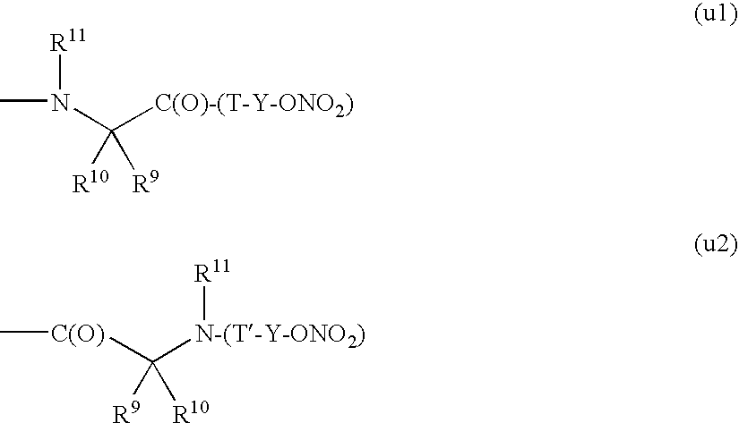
C([C(O)-(T-Y-ONO2)])(N([R11])C)([R9])[R10].[N-(T-Y-ONO2)](C([C(O)]C)([R9])[R10])[R11]
